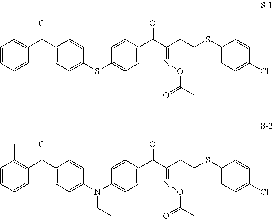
O=C(C1=CC=C(SC2=CC=C(C(C(CCSC3=CC=C(Cl)C=C3)=NOC(C)=O)=O)C=C2)C=C1)C1=CC=CC=C1.O=C(C1=CC=C2C(=C1)C1=CC(C(C(CCSC3=CC=C(Cl)C=C3)=NOC(C)=O)=O)=CC=C1N2CC)C1=C(C)C=CC=C1
